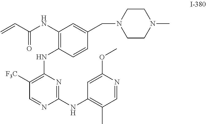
C=CC(NC1=C(NC2=C([F3C])C=NC(NC3=C(C)C=NC(OC)=C3)=N2)C=CC(CN2CCN(C)CC2)=C1)=O
